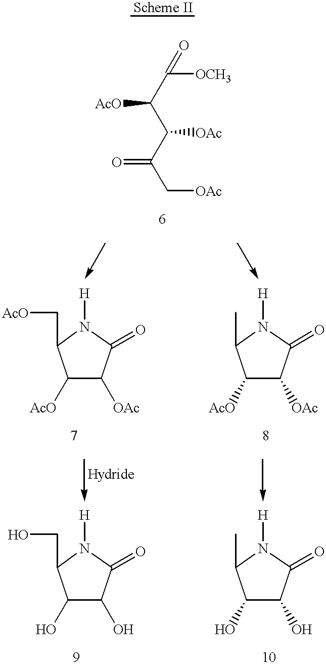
[AcO]C(C(=O)[OCH3])C(C(C[OAc])=O)[OAc].C1([AcO])C([OAc])C(=O)N([H])C1C[AcO].C1([AcO])C([OAc])C(=O)N([H])C1C.C1(O)C(O)C(=O)N([H])C1C.C1(O)C(O)C(=O)N([H])C1CO
